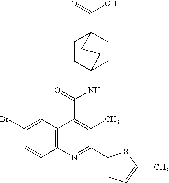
C1CC2(NC(C3=C(C)C(C4=CC=C(C)S4)=NC4=C3C=C(Br)C=C4)=O)CCC1(C(=O)O)CC2
